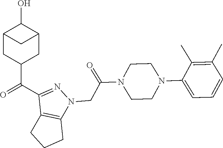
O=C(C1=NN(CC(=O)N2CCN(C3=CC=CC(C)=C3C)CC2)C2=C1CCC2)C1CC2C(O)C(C1)C2
